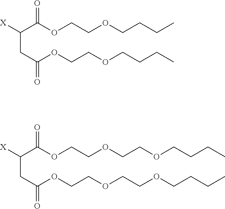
[X]C(C(OCCOCCCC)=O)CC(OCCOCCCC)=O.[X]C(C(OCCOCCOCCCC)=O)CC(OCCOCCOCCCC)=O
